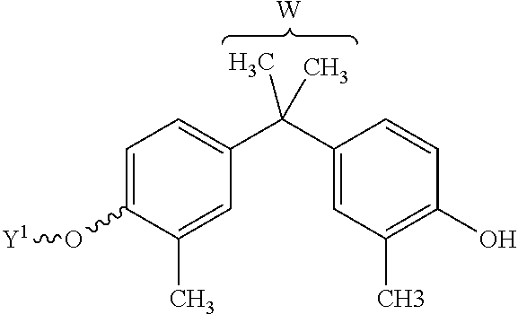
C1=C(O[Y1])C(C)=CC(C(C2=CC(C)=C(O)C=C2)(C)C)=C1.[W]
